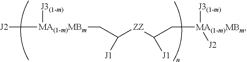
[J2][MA(1-m)MBm]([J3(1-m)])CC([ZZ]C(C[MA(1-m)MBm]([J3(1-m)])[J2])[J1])[J1]
